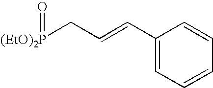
[(EtO)2P](CC=CC1=CC=CC=C1)=O
